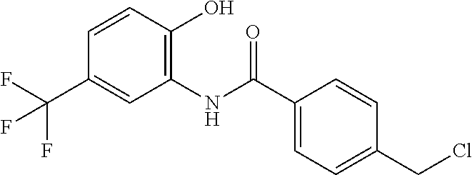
C1(C(NC2=C(O)C=CC(C(F)(F)F)=C2)=O)=CC=C(CCl)C=C1
